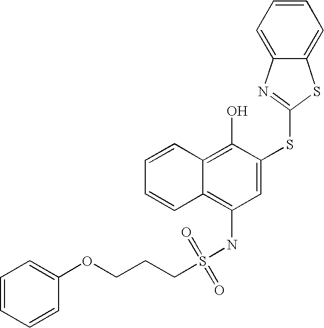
C1=CC=CC2=C(O)C(SC3=NC4=CC=CC=C4S3)=CC(NS(CCCOC3=CC=CC=C3)(=O)=O)=C12
